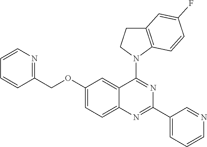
C1(OCC2=NC=CC=C2)=CC=C2C(=C1)C(N1CCC3=C1C=CC(F)=C3)=NC(C1=CC=CN=C1)=N2
